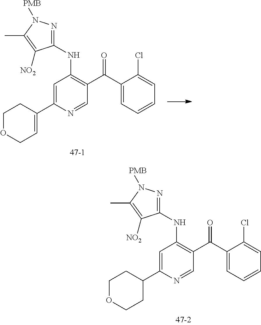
C1=C(C2=CCOCC2)N=CC(C(C2=CC=CC=C2Cl)=O)=C1NC1=NN([PMB])C(C)=C1[NO2].C1=C(C2CCOCC2)N=CC(C(C2=CC=CC=C2Cl)=O)=C1NC1=NN([PMB])C(C)=C1[NO2]
